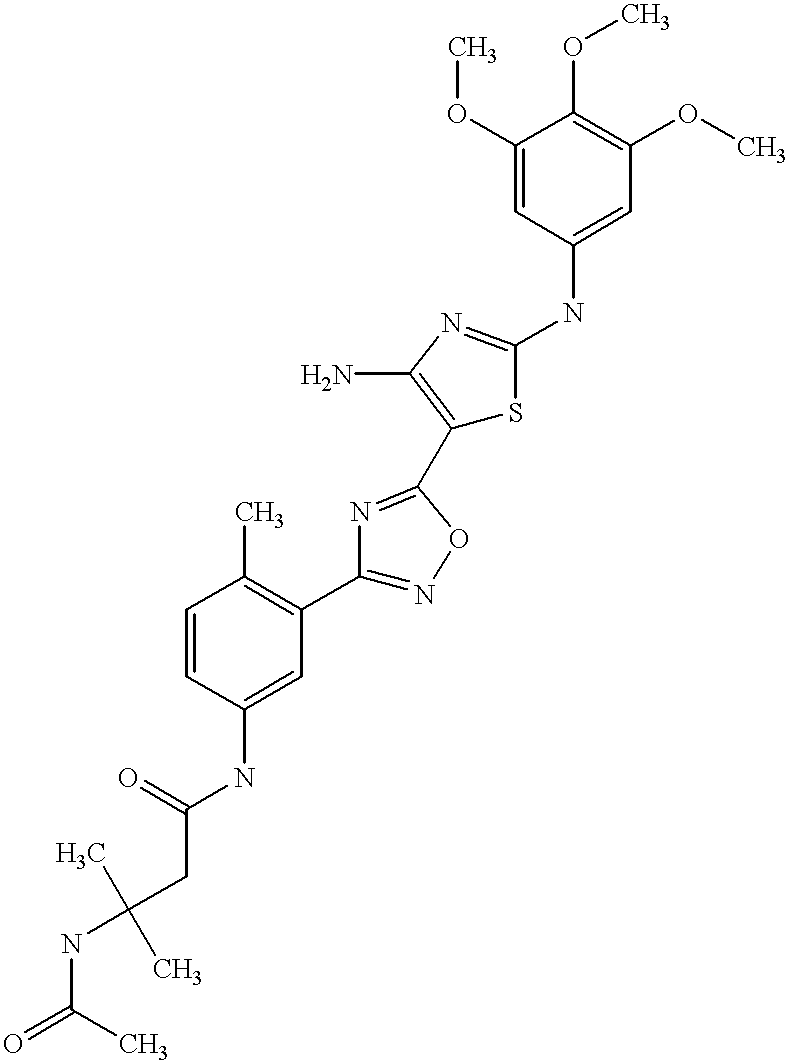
C(=O)(NC1=CC(C2=NOC(C3=C(N)N=C(NC4=CC(OC)=C(OC)C(OC)=C4)S3)=N2)=C(C)C=C1)CC(NC(=O)C)(C)C
